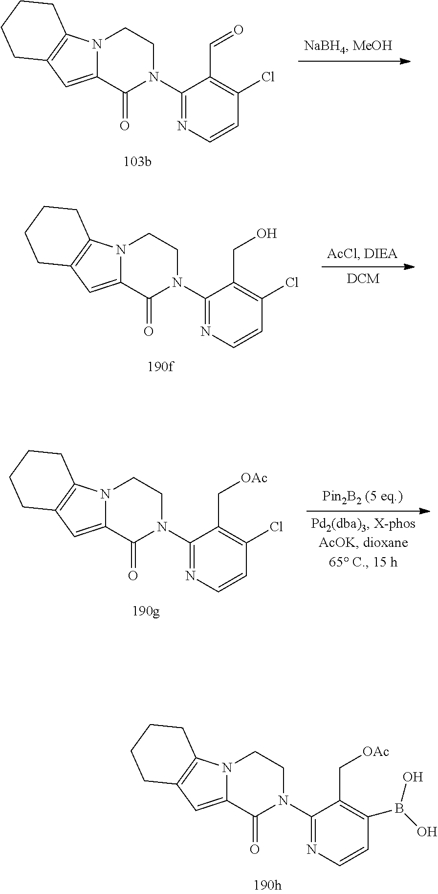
C1(N2CCN3C(=CC4=C3CCCC4)C2=O)=NC=CC(Cl)=C1C=O.C1(N2CCN3C(=CC4=C3CCCC4)C2=O)=NC=CC(Cl)=C1CO.C1(N2CCN3C(=CC4=C3CCCC4)C2=O)=NC=CC(Cl)=C1C[OAc].C1(N2CCN3C(=CC4=C3CCCC4)C2=O)=NC=CC(B(O)O)=C1C[OAc]
